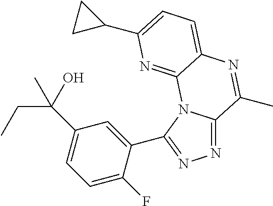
N1=C2N(C(C3=CC(C(CC)(C)O)=CC=C3F)=N1)C1=NC(C3CC3)=CC=C1N=C2C
